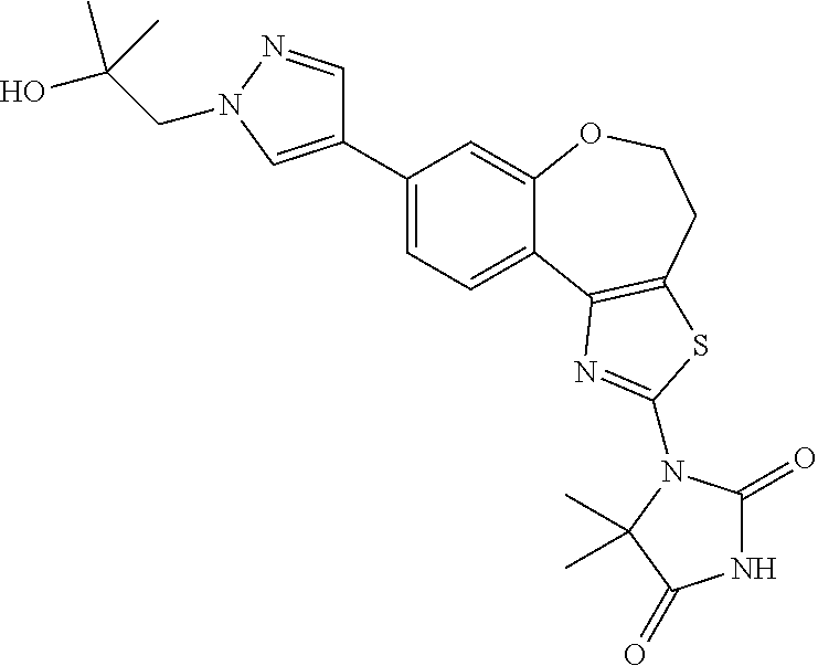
C1=C(C2=CN(CC(O)(C)C)N=C2)C=C2C(=C1)C1=C(CCO2)SC(N2C(=O)NC(=O)C2(C)C)=N1
